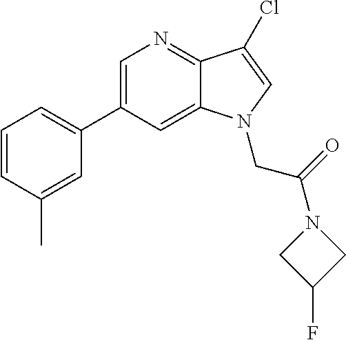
C1=C(C2=CC=CC(C)=C2)C=C2C(=N1)C(Cl)=CN2CC(N1CC(F)C1)=O
